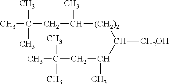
C(CC(C)[(CH2)2]C(C(CC(C)(C)C)C)[CH2OH])(C)(C)C
